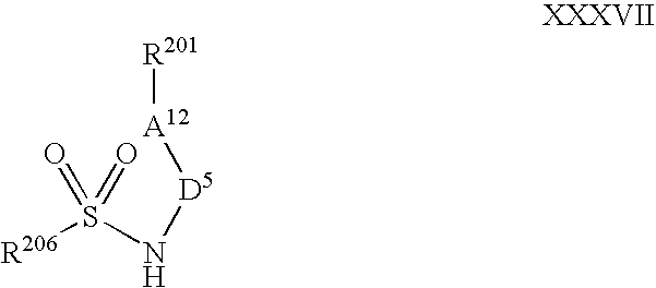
[R206]S(N[D5][A12][R201])(=O)=O
